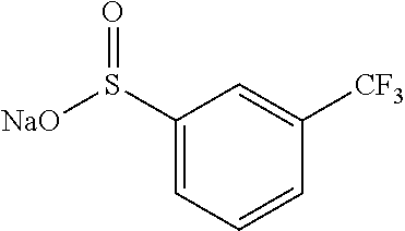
C1(S([NaO])=O)=CC=CC([CF3])=C1
